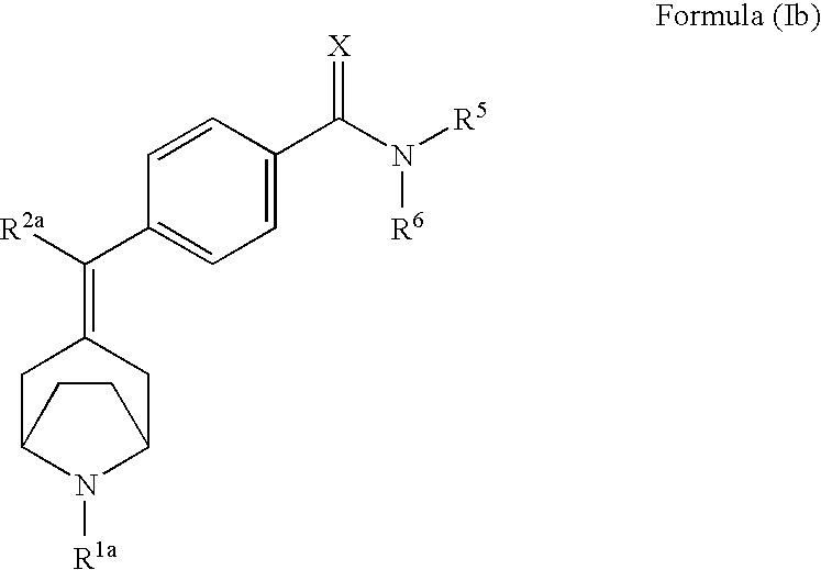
[R2a]C(C1=CC=C(C(N([R6])[R5])=[X])C=C1)=C1CC2N([R1a])C(C1)CC2
